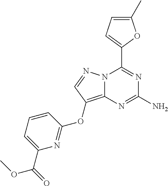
N12C(=C(OC3=NC(C(OC)=O)=CC=C3)C=N1)N=C(N)N=C2C1=CC=C(C)O1
